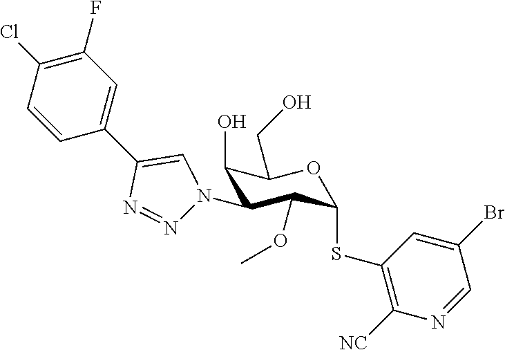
C1(O)C(N2N=NC(C3=CC(F)=C(Cl)C=C3)=C2)C(OC)C(SC2=C([NC])N=CC(Br)=C2)OC1CO
